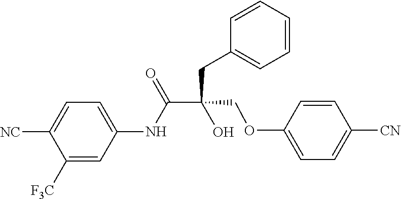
C(C(=O)NC1=CC=C([NC])C([F3C])=C1)(CC1=CC=CC=C1)(COC1=CC=C([CN])C=C1)O
